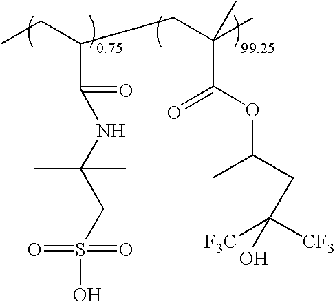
CCC(CC(C)(C)C(OC(CC([CF3])([F3C])O)C)=O)C(NC(CS(O)(=O)=O)(C)C)=O
